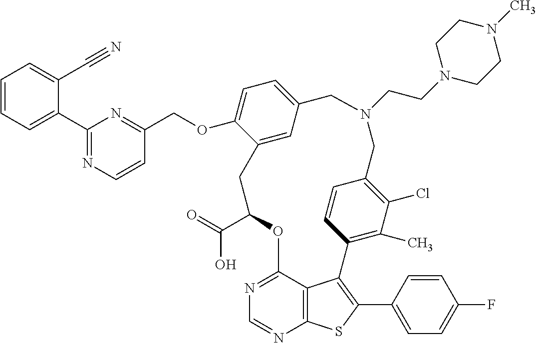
C1(C(=O)O)OC2=NC=NC3=C2C(=C(C2=CC=C(F)C=C2)S3)C2=C(C)C(Cl)=C(C=C2)CN(CCN2CCN(C)CC2)CC2=CC=C(OCC3=NC(C4=CC=CC=C4C#N)=NC=C3)C(=C2)C1
